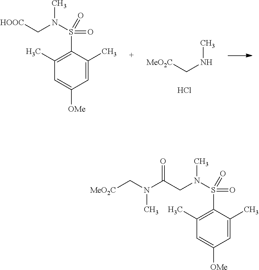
C1(C)=C(S(N(CC(N(C[MeO2C])C)=O)C)(=O)=O)C(C)=CC([OMe])=C1.C1(C)=C(S(N(C[HOOC])C)(=O)=O)C(C)=CC([OMe])=C1.N(C[MeO2C])C.Cl
